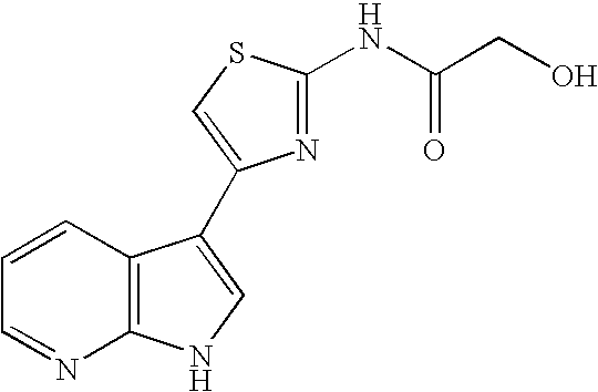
C1=CC2=C(N=C1)NC=C2C1=CSC(NC(CO)=O)=N1
